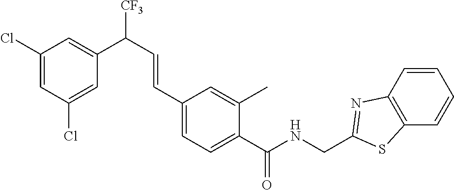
C1(Cl)=CC(Cl)=CC(C(C=CC2=CC=C(C(NCC3=NC4=C(S3)C=CC=C4)=O)C(C)=C2)[CF3])=C1
